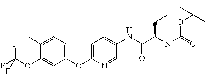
C1(OC(F)(F)F)=CC(OC2=CC=C(NC(C(NC(=O)OC(C)(C)C)CC)=O)C=N2)=CC=C1C
